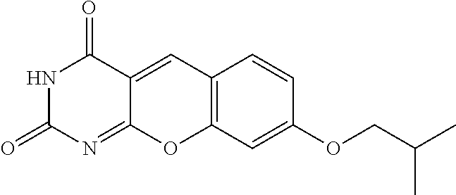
N1C(=O)N=C2C(=CC3=C(O2)C=C(OCC(C)C)C=C3)C1=O
